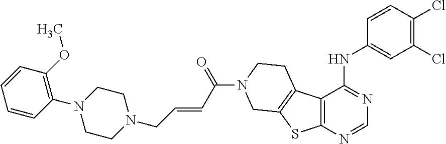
C1(Cl)=C(Cl)C=CC(NC2=NC=NC3=C2C2=C(S3)CN(C(C=CCN3CCN(C4=C(OC)C=CC=C4)CC3)=O)CC2)=C1
